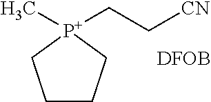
C1CC[P+](C)(CC[CN])C1.[DFOB]
